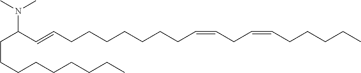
C(CCCCCCCC)C(C=CCCCCCCCC=CCC=CCCCCC)N(C)C
